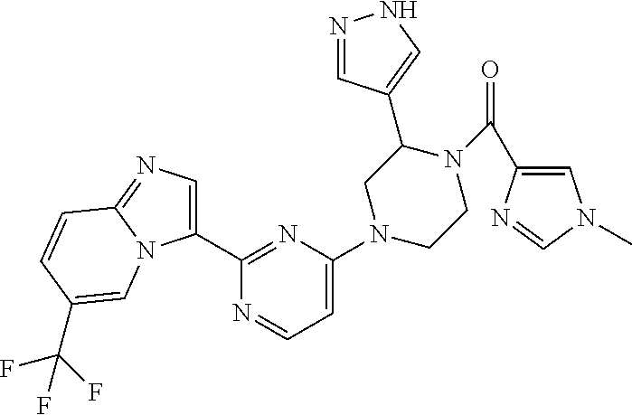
N1=CC(C2CN(C3=CC=NC(C4=CN=C5N4C=C(C(F)(F)F)C=C5)=N3)CCN2C(=O)C2=CN(C)C=N2)=CN1
